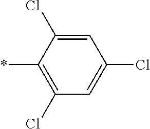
C1=C(Cl)C(*)=C(Cl)C=C1Cl
